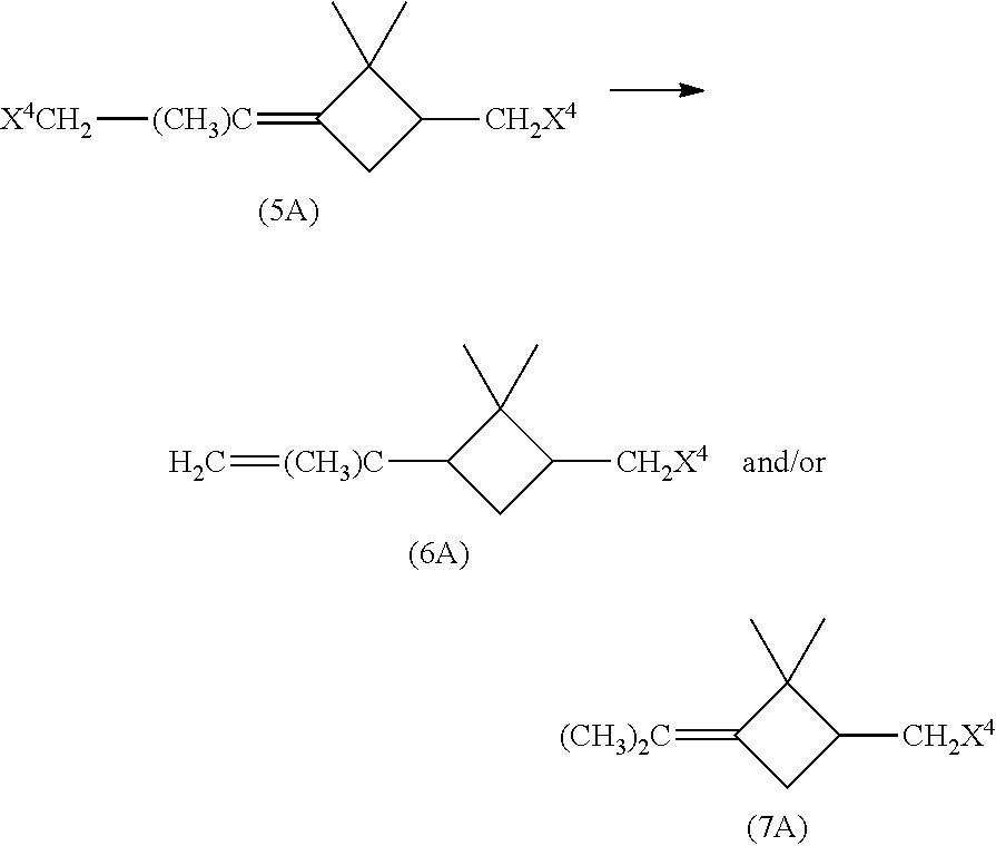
[X4CH2][(CH3)C]=C1CC([CH2X4])C1(C)C.C=[(CH3)C]C1CC([CH2X4])C1(C)C.[(CH3)2C]=C1CC([CH2X4])C1(C)C
